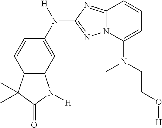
C12=C(C=C(N([H])C3=NN4C(=N3)C=CC=C4N(CCO[H])C)C=C1)N([H])C(=O)C2(C)C
